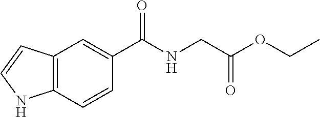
C12=C(C=CC(C(NCC(OCC)=O)=O)=C1)NC=C2
